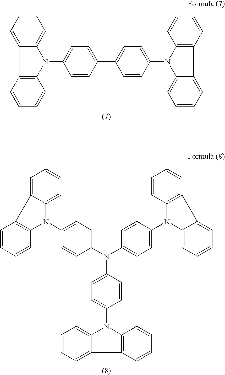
C1=CC=C2C3=C(N(C4=CC=C(C5=CC=C(N6C7=C(C8=CC=CC=C68)C=CC=C7)C=C5)C=C4)C2=C1)C=CC=C3.C1=CC=CC2=C1C1=CC=CC=C1N2C1=CC=C(N(C2=CC=C(N3C4=C(C5=CC=CC=C35)C=CC=C4)C=C2)C2=CC=C(N3C4=C(C5=CC=CC=C35)C=CC=C4)C=C2)C=C1
